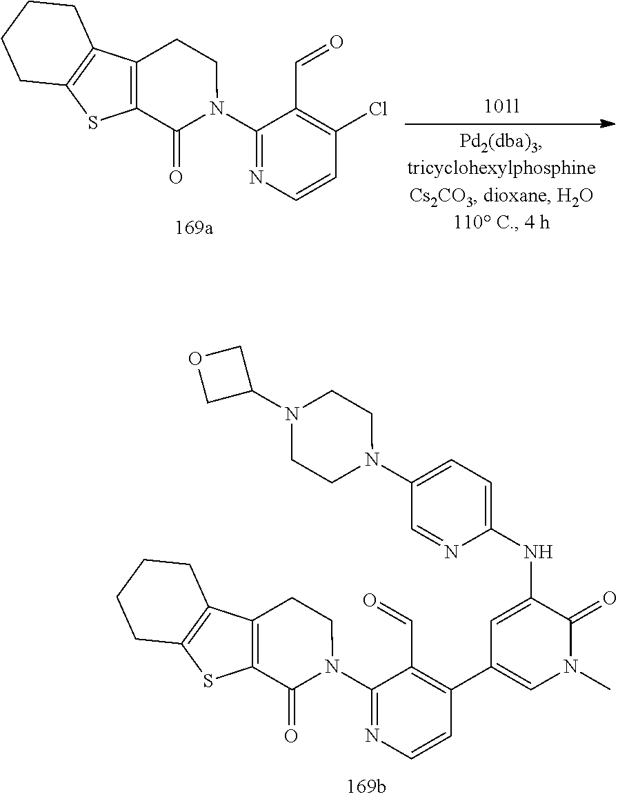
ClC1=C(C=O)C(N2C(=O)C3=C(CC2)C2=C(S3)CCCC2)=NC=C1.N(C1=CC(C2=C(C=O)C(N3C(=O)C4=C(CC3)C3=C(S4)CCCC3)=NC=C2)=CN(C)C1=O)C1=CC=C(N2CCN(C3COC3)CC2)C=N1
